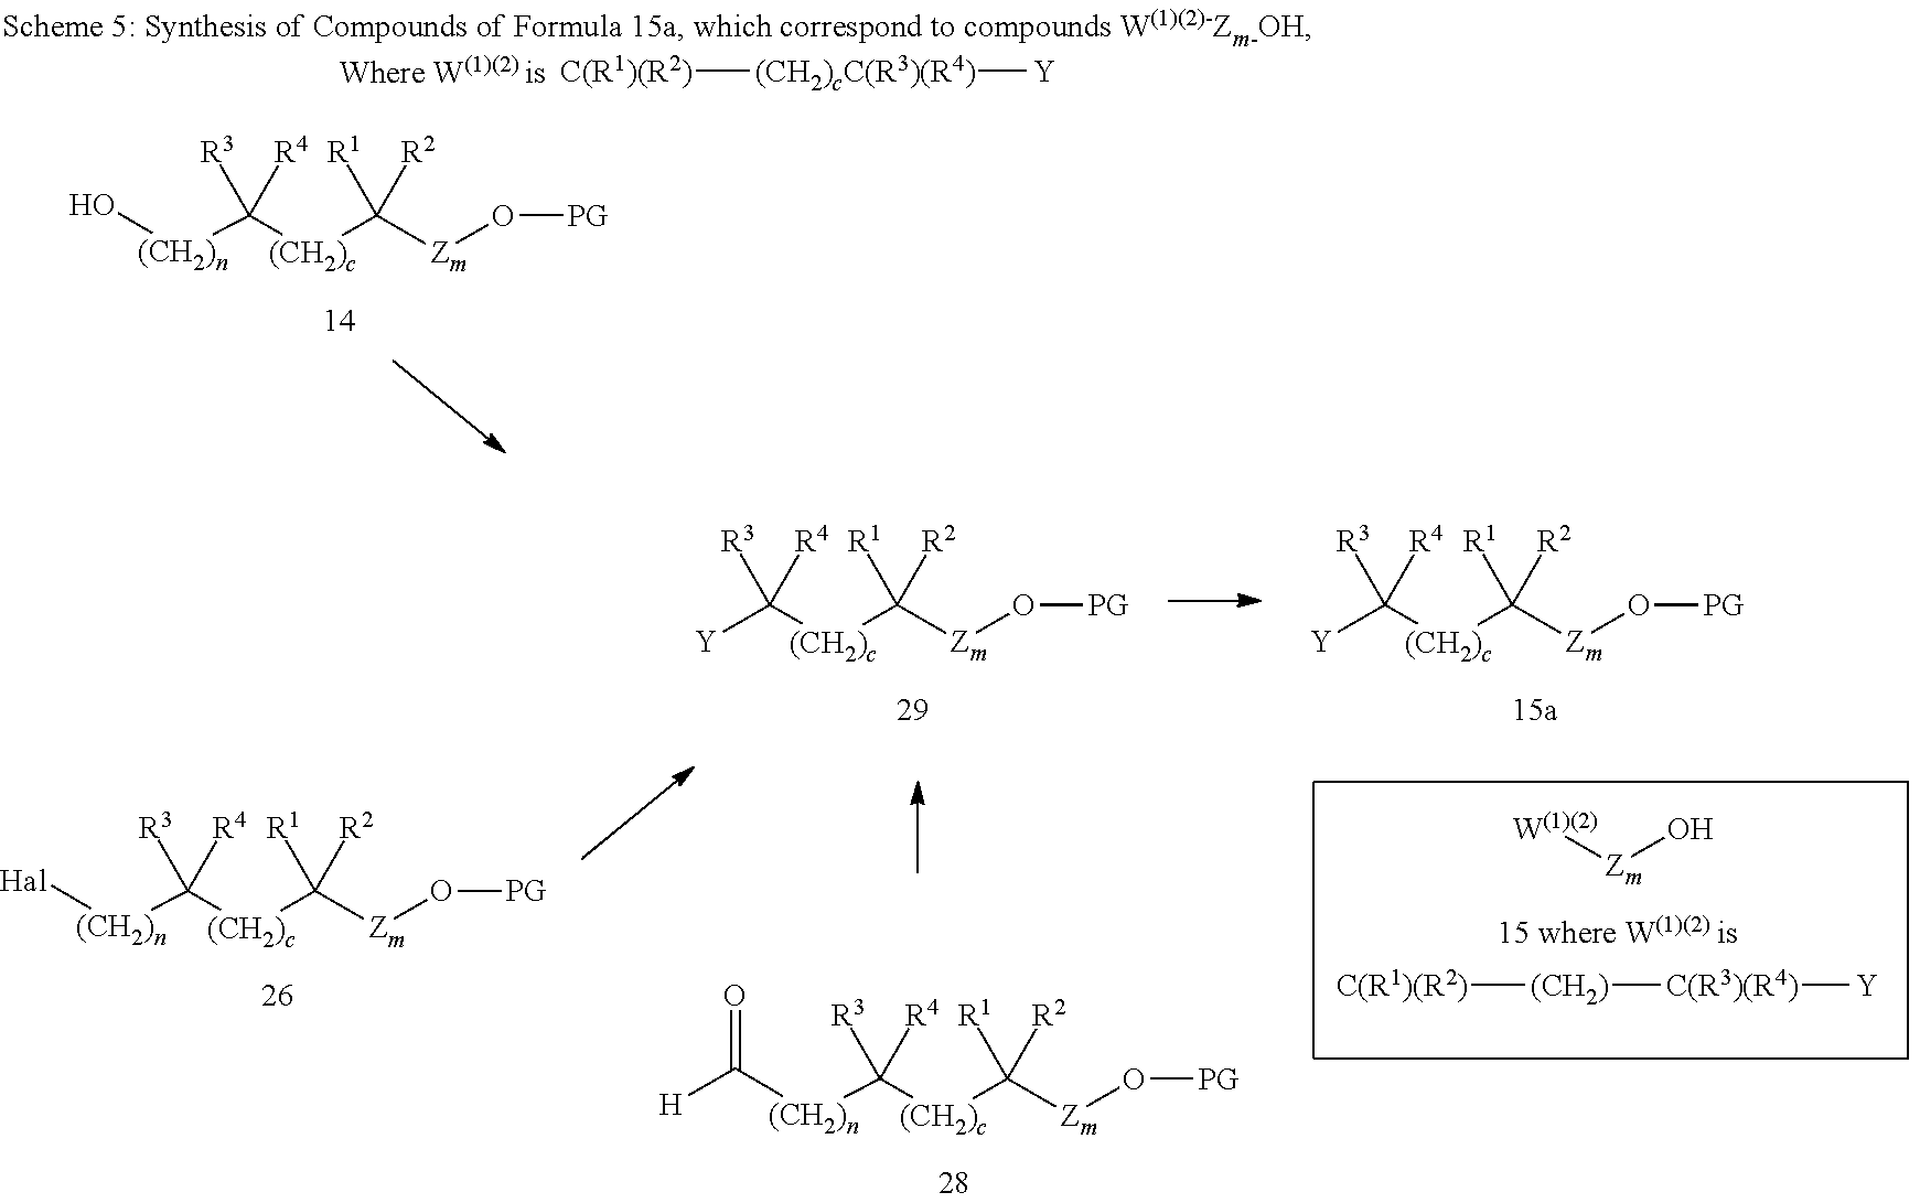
[C(R1)(R2)][(CH2)cC(R3)(R4)][Y].O[(CH2)n]C([(CH2)c]C([Zm]O[PG])([R1])[R2])([R3])[R4].[W(1)(2)][Zm]O.[C(R1)(R2)][(CH2)][C(R3)(R4)][Y].[Y]C([(CH2)c]C([Zm]O[PG])([R1])[R2])([R3])[R4].[Y]C([(CH2)c]C([Zm]O[PG])([R1])[R2])([R3])[R4].C([(CH2)n]C([(CH2)c]C([Zm]O[PG])([R1])[R2])([R3])[R4])([H])=O.[Hal][(CH2)n]C([(CH2)c]C([Zm]O[PG])([R1])[R2])([R3])[R4]
